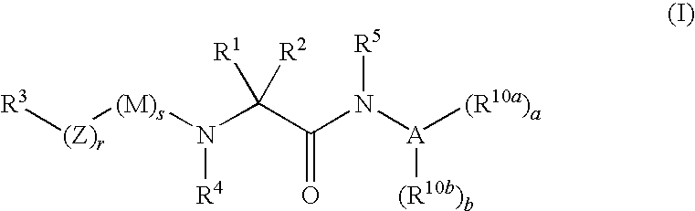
[(Z)r]([(M)s]N(C(C(=O)N([R5])[A]([(R10b)b])[(R10a)a])([R1])[R2])[R4])[R3]
